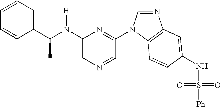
C1(N(C(C2=CC=CC=C2)C)[H])=CN=CC(N2C=NC3=C2C=CC(NS(=O)(=O)[Ph])=C3)=N1
